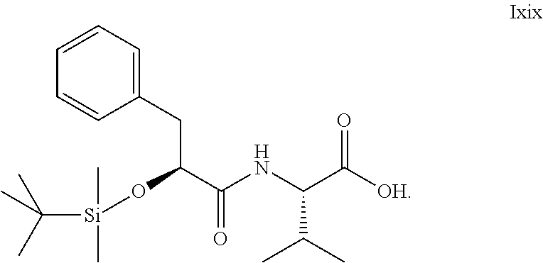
C1=CC=C(CC(C(NC(C([OH])=O)C(C)C)=O)O[Si](C(C)(C)C)(C)C)C=C1
